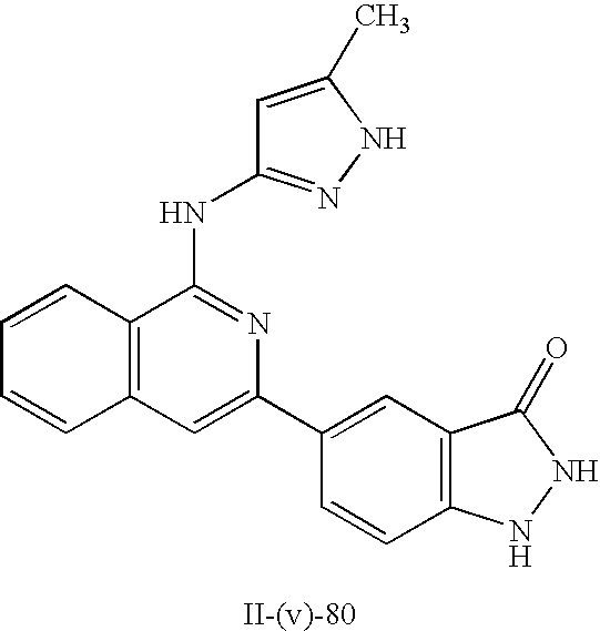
C1=C(C)NN=C1NC1=NC(C2=CC3=C(C=C2)NNC3=O)=CC2=C1C=CC=C2
